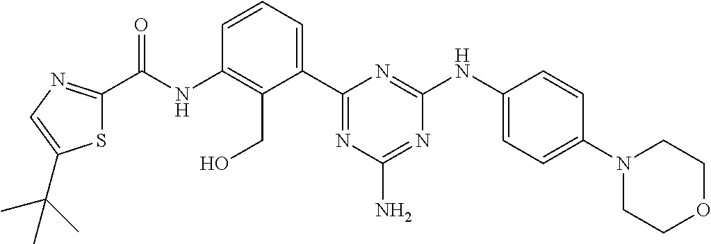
N(C1=C(CO)C(C2=NC(N)=NC(NC3=CC=C(N4CCOCC4)C=C3)=N2)=CC=C1)C(=O)C1=NC=C(C(C)(C)C)S1
